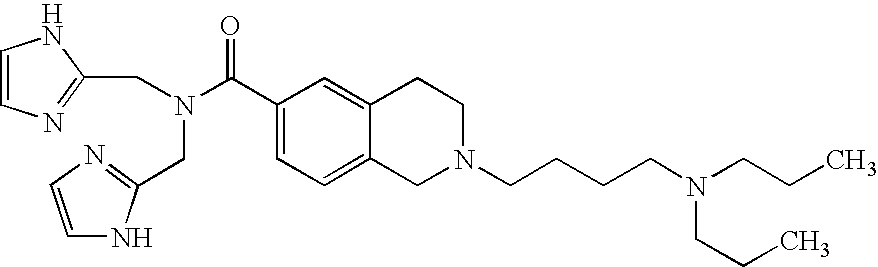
C1(C(N(CC2=NC=CN2)CC2=NC=CN2)=O)=CC=C2C(=C1)CCN(CCCCN(CCC)CCC)C2
